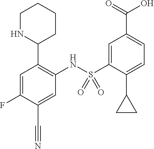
C1=C(F)C(C#N)=CC(NS(C2=CC(C(=O)O)=CC=C2C2CC2)(=O)=O)=C1C1CCCCN1
